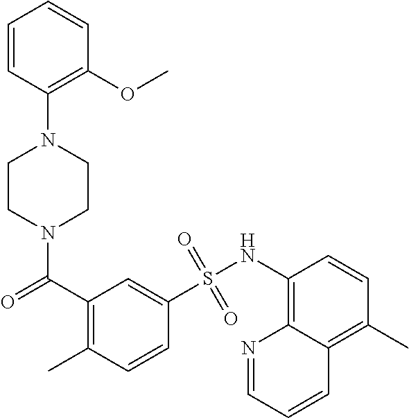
N1(C(=O)C2=C(C)C=CC(S(NC3=C4C(=C(C)C=C3)C=CC=N4)(=O)=O)=C2)CCN(C2=C(OC)C=CC=C2)CC1
